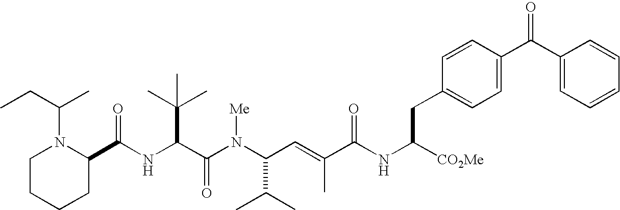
N(C(C(N(C(C(C)C)C=C(C)C(NC([CO2Me])CC1=CC=C(C(C2=CC=CC=C2)=O)C=C1)=O)[Me])=O)C(C)(C)C)C(C1N(C(CC)C)CCCC1)=O
